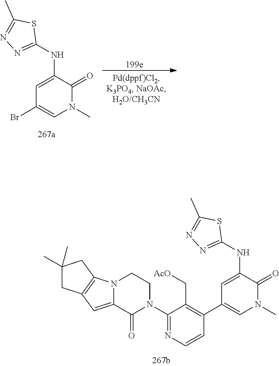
C1(NC2=CC(C3=C(C[AcO])C(N4CCN5C(=CC6=C5CC(C)(C)C6)C4=O)=NC=C3)=CN(C)C2=O)=NN=C(C)S1.C1(NC2=CC(Br)=CN(C)C2=O)=NN=C(C)S1
